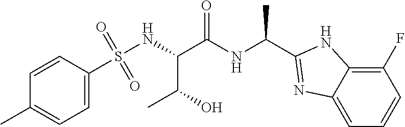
O=S(=O)(NC(C(NC(C1=NC2=CC=CC(F)=C2N1)C)=O)C(C)O)C1=CC=C(C)C=C1
